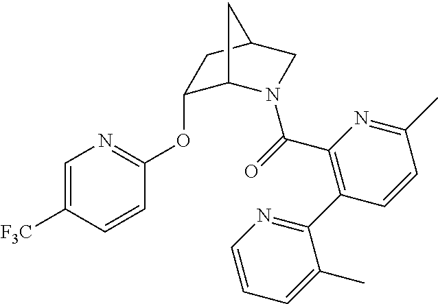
C1(OC2=NC=C([F3C])C=C2)C2N(C(=O)C3=C(C4=NC=CC=C4C)C=CC(C)=N3)CC(C1)C2
